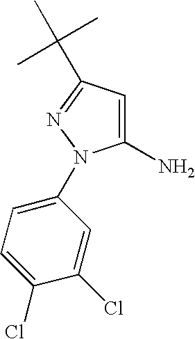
C1(N)=CC(C(C)(C)C)=NN1C1=CC=C(Cl)C(Cl)=C1
